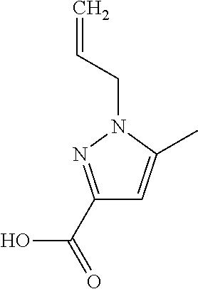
C=CCN1N=C(C(=O)O)C=C1C
